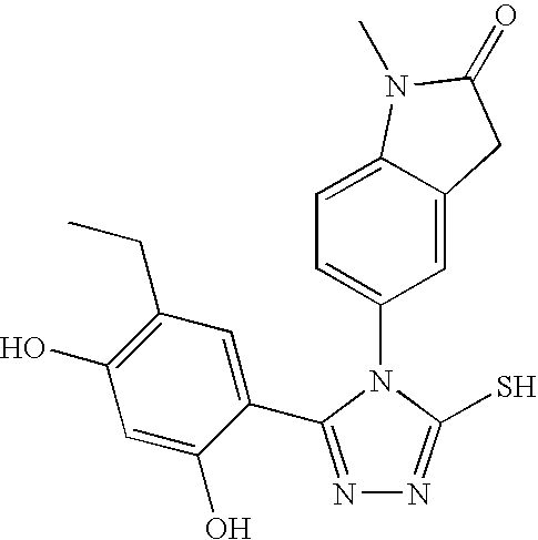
C1=C2C(=CC(N3C(S)=NN=C3C3=CC(CC)=C(O)C=C3O)=C1)CC(=O)N2C
